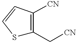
S1C=CC([CN])=C1C[CN]
